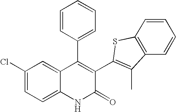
C1(Cl)=CC=C2C(=C1)C(C1=CC=CC=C1)=C(C1=C(C)C3=C(C=CC=C3)S1)C(=O)N2
